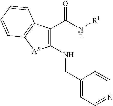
C1(NCC2=CC=NC=C2)=C(C(N[R1])=O)C2=C([A5]1)C=CC=C2
